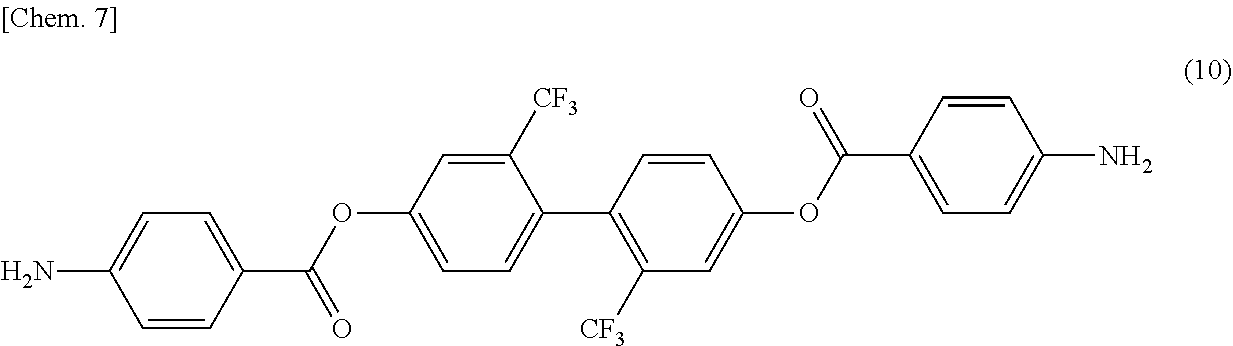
C1(C(OC2=CC=C(C3=C([CF3])C=C(OC(C4=CC=C(N)C=C4)=O)C=C3)C([CF3])=C2)=O)=CC=C(N)C=C1
